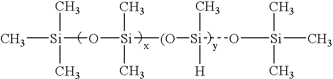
C[Si](O[Si]([(O][Si](C)([H])O[Si](C)(C)C)(C)C)(C)C
